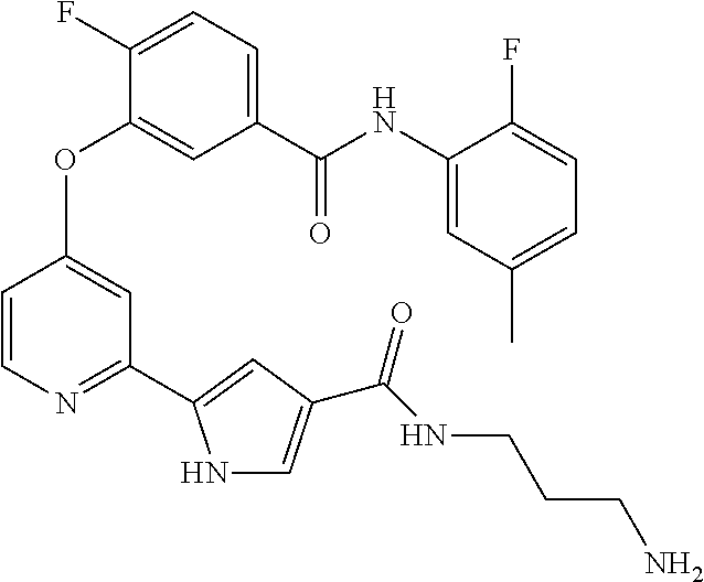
C1=C(C(NC2=CC(C)=CC=C2F)=O)C=C(OC2=CC(C3=CC(C(NCCCN)=O)=CN3)=NC=C2)C(F)=C1
